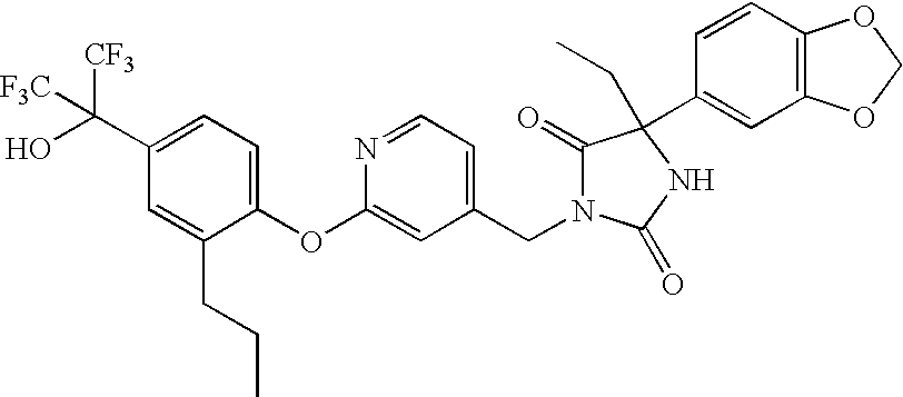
C1(C(O)([CF3])[F3C])=CC=C(OC2=CC(CN3C(=O)C(C4=CC5=C(C=C4)OCO5)(CC)NC3=O)=CC=N2)C(CCC)=C1
